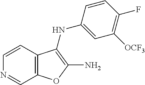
C1=CC2=C(C=N1)OC(N)=C2NC1=CC([OCF3])=C(F)C=C1
